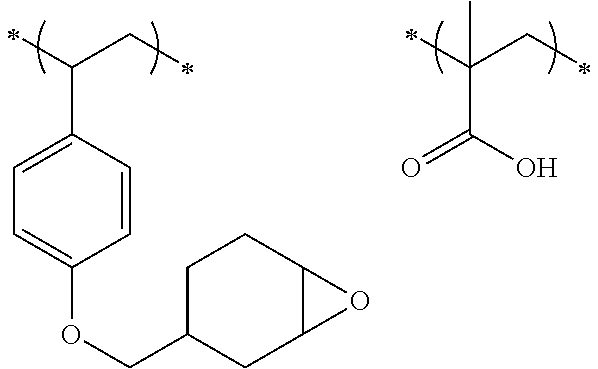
C(C1=CC=C(OCC2CC3C(CC2)O3)C=C1)(CC)C.C(C(O)=O)(CC)(C)C
